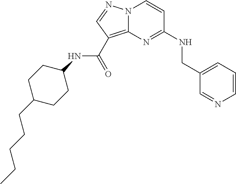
C1=CC=C(CNC2=NC3=C(C(NC4CCC(CCCCC)CC4)=O)C=NN3C=C2)C=N1
